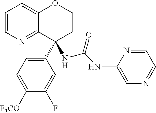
C1=CN=C2C(=C1)OCCC2(C1=CC=C([F3CO])C(F)=C1)NC(=O)NC1=CN=CC=N1
